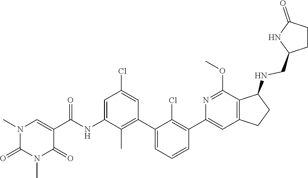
N1(C)C(=O)N(C)C=C(C(NC2=CC(Cl)=CC(C3=CC=CC(C4=CC5=C(C(NCC6NC(=O)CC6)CC5)C(OC)=N4)=C3Cl)=C2C)=O)C1=O
